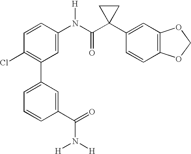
C1=C(N(C(C2(C3=CC4=C(C=C3)OCO4)CC2)=O)[H])C=CC(Cl)=C1C1=CC=CC(C(=O)N([H])[H])=C1
